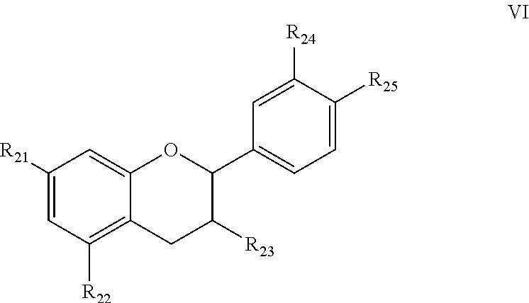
C12=C([R22])C=C([R21])C=C1OC(C1=CC=C([R25])C([R24])=C1)C([R23])C2
